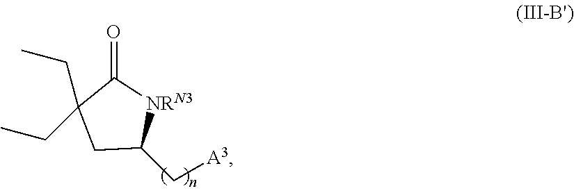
C1(C[A3])[NRN3]C(=O)C(CC)(CC)C1
